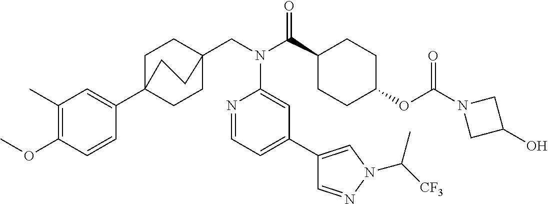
C1(C)=C(OC)C=CC(C23CCC(CN(C(C4CCC(OC(N5CC(O)C5)=O)CC4)=O)C4=CC(C5=CN(C([CF3])C)N=C5)=CC=N4)(CC2)CC3)=C1
